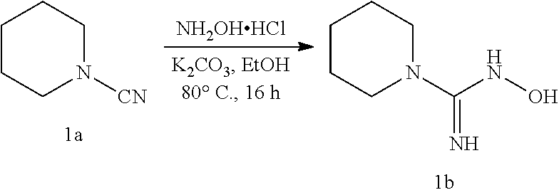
C1CCN([CN])CC1.[NH2OHHCl].C1CCN(C(NO)=N)CC1
